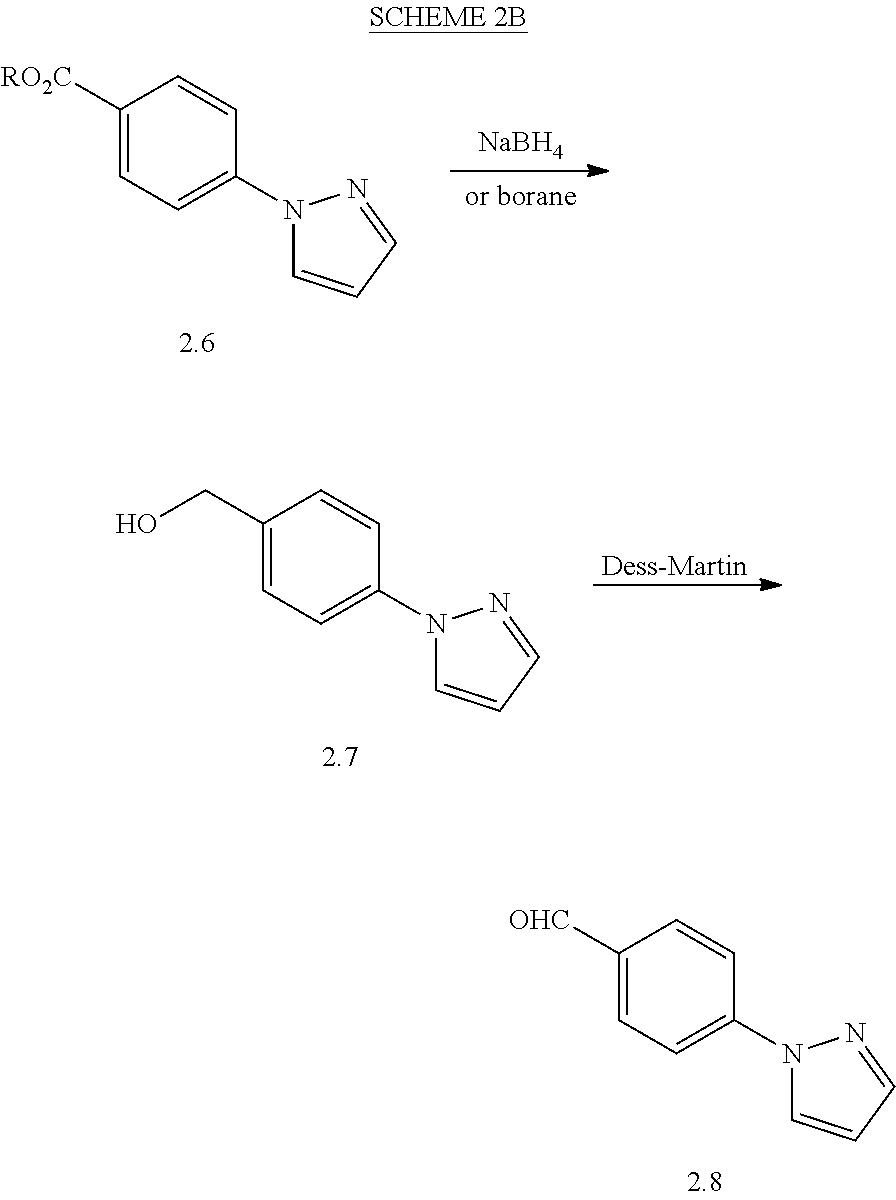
C1([RO2C])=CC=C(N2C=CC=N2)C=C1.[NaBH4].C1(CO)=CC=C(N2C=CC=N2)C=C1.[Dess-Martin].C1([OHC])=CC=C(N2C=CC=N2)C=C1
